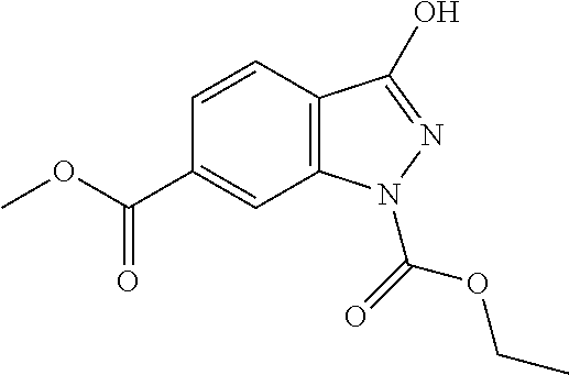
C12=C(C=CC(C(OC)=O)=C1)C(O)=NN2C(=O)OCC
